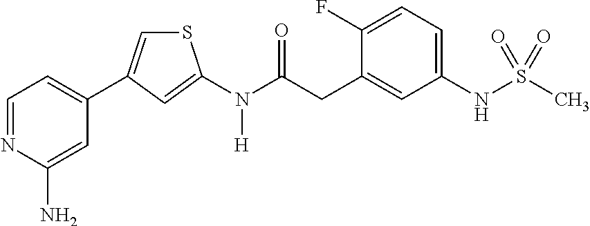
C1=NC(N)=CC(C2=CSC(N(C(CC3=CC(NS(C)(=O)=O)=CC=C3F)=O)[H])=C2)=C1
